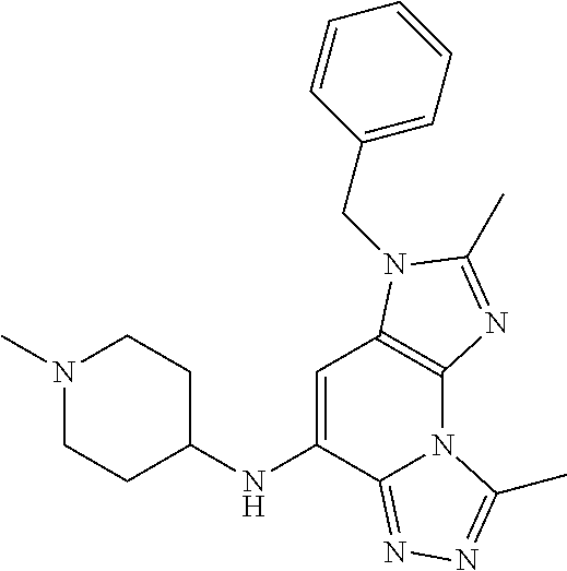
C1=C(NC2CCN(C)CC2)C2=NN=C(C)N2C2=C1N(CC1=CC=CC=C1)C(C)=N2
